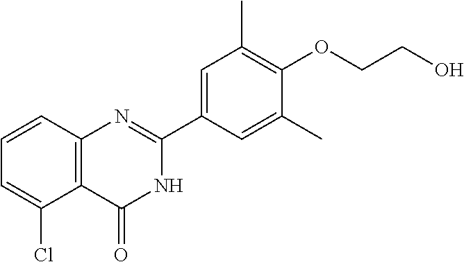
C1=CC2=C(C(Cl)=C1)C(=O)NC(C1=CC(C)=C(OCCO)C(C)=C1)=N2
